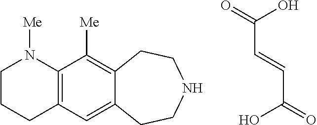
C1CCC2=C(N1[Me])C([Me])=C1C(=C2)CCNCC1.OC(C=CC(O)=O)=O
